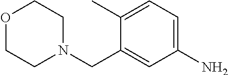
O1CCN(CC2=CC(N)=CC=C2C)CC1
